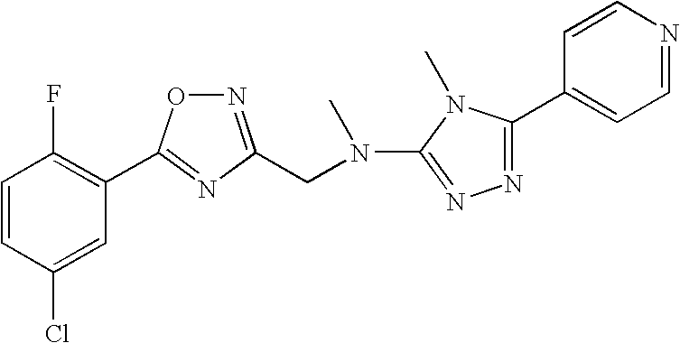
C1=CC(Cl)=CC(C2=NC(CN(C3=NN=C(C4=CC=NC=C4)N3C)C)=NO2)=C1F
